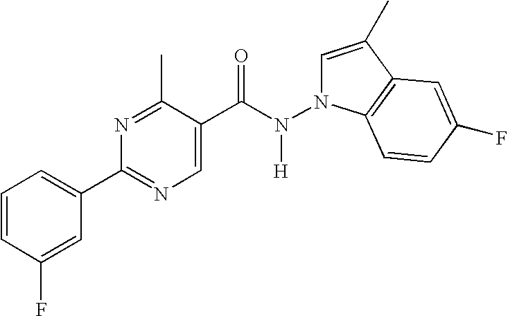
C1=CC(F)=CC(C2=NC=C(C(N(N3C=C(C)C4=C3C=CC(F)=C4)[H])=O)C(C)=N2)=C1
